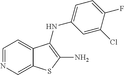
C12=CN=CC=C1C(NC1=CC=C(F)C(Cl)=C1)=C(N)S2
